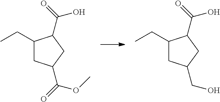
C1(CC)CC(CO)CC1C(=O)O.C1(CC)CC(C(OC)=O)CC1C(=O)O
